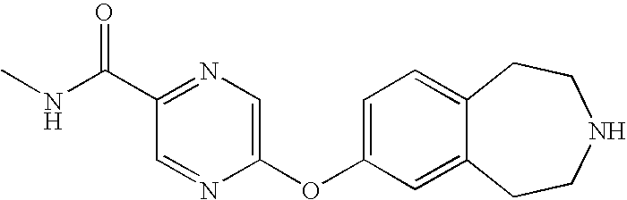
C1=C(OC2=CN=C(C(NC)=O)C=N2)C=C2C(=C1)CCNCC2
